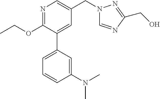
C1(OCC)=NC=C(CN2C=NC(CO)=N2)C=C1C1=CC=CC(N(C)C)=C1
